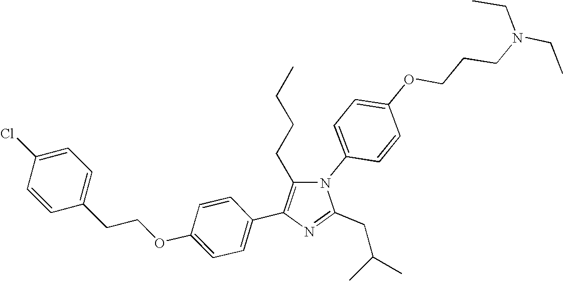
N1(C2=CC=C(OCCCN(CC)CC)C=C2)C(CCCC)=C(C2=CC=C(OCCC3=CC=C(Cl)C=C3)C=C2)N=C1CC(C)C
